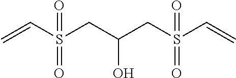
C=CS(CC(CS(C=C)(=O)=O)O)(=O)=O
